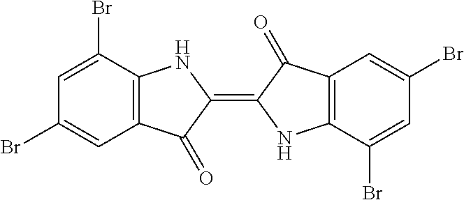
C1=C(Br)C2=C(C=C1Br)C(=O)C(=C1NC3=C(C1=O)C=C(Br)C=C3Br)N2
